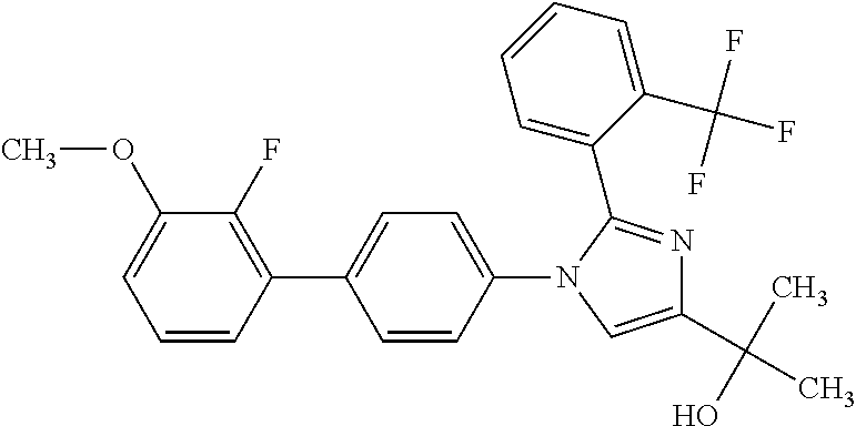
C1=CC(C2=CC=C(N3C=C(C(C)(O)C)N=C3C3=CC=CC=C3C(F)(F)F)C=C2)=C(F)C(OC)=C1
